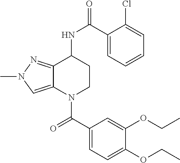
C1(C(NC2CCN(C(C3=CC=C(OCC)C(OCC)=C3)=O)C3=CN(C)N=C23)=O)=CC=CC=C1Cl
